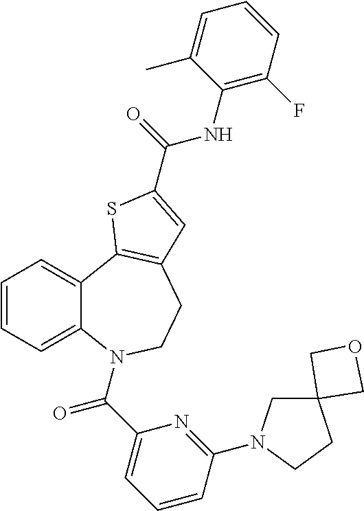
C1=CC=C2C(=C1)C1=C(CCN2C(C2=CC=CC(N3CC4(CC3)COC4)=N2)=O)C=C(C(=O)NC2=C(F)C=CC=C2C)S1
